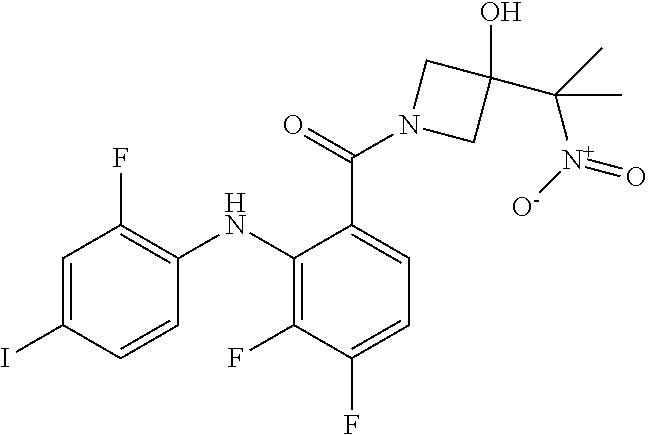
C1=C(I)C=CC(NC2=C(F)C(F)=CC=C2C(N2CC(O)(C(C)([N+]([O-])=O)C)C2)=O)=C1F
